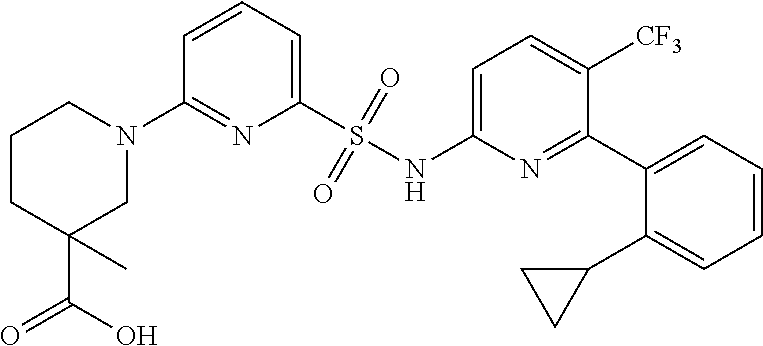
N1(C2=NC(S(NC3=CC=C([CF3])C(C4=CC=CC=C4C4CC4)=N3)(=O)=O)=CC=C2)CCCC(C(=O)O)(C)C1
